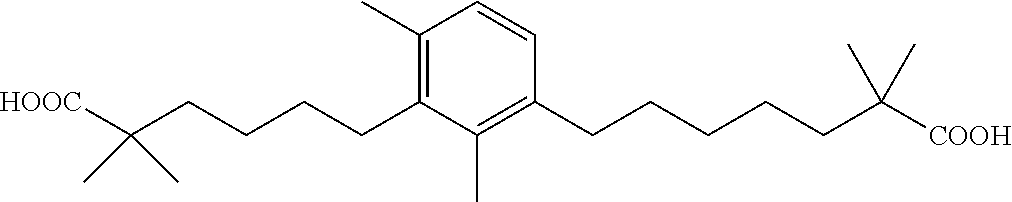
C1(CCCCC(C)(C)[HOOC])=C(C)C=CC(CCCCCC(C)(C)[COOH])=C1C
